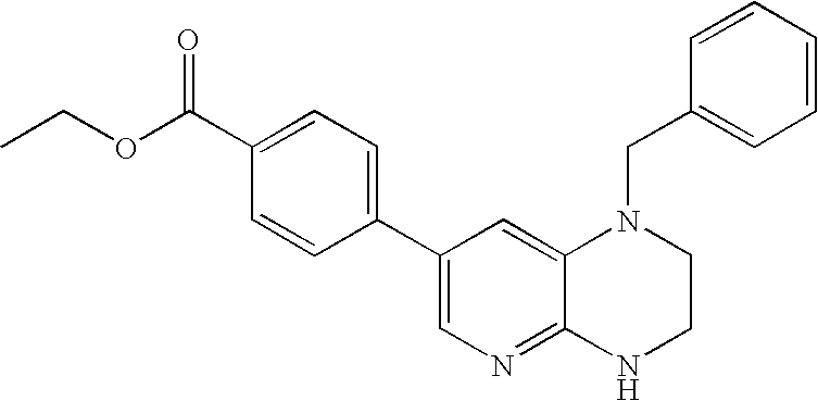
C1(C(OCC)=O)=CC=C(C2=CN=C3C(=C2)N(CC2=CC=CC=C2)CCN3)C=C1
